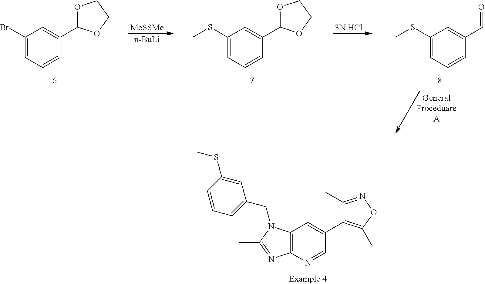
C12=C(N=CC(C3=C(C)ON=C3C)=C1)N=C(C)N2CC1=CC=CC(SC)=C1.C1(Br)=CC=CC(C2OCCO2)=C1.[MeSSMe].[n-BuLi].C1(SC)=CC=CC(C2OCCO2)=C1.[3N HCl].C1(SC)=CC=CC(C=O)=C1
